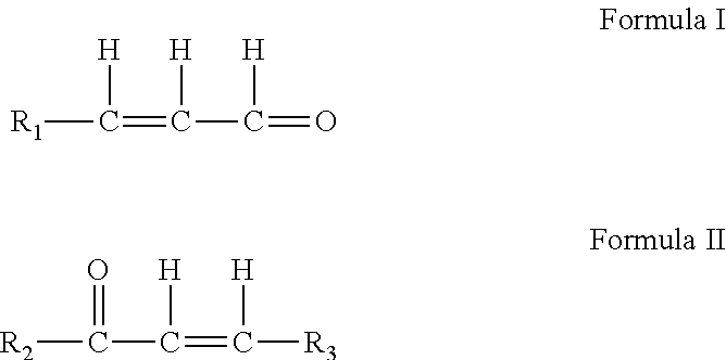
[R1]C(=C(C(=O)[H])[H])[H].[R2]C(C(=C([R3])[H])[H])=O
